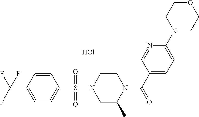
C1=CC(C(F)(F)F)=CC=C1S(N1CC(C)N(C(C2=CC=C(N3CCOCC3)N=C2)=O)CC1)(=O)=O.Cl
